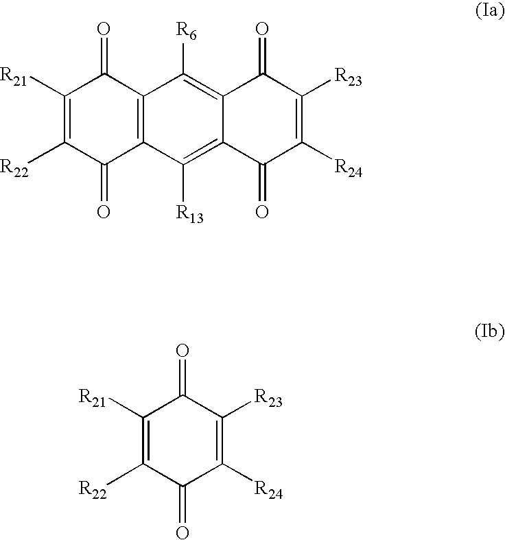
C1([R21])=C([R22])C(=O)C2=C(C1=O)C([R6])=C1C(=C2[R13])C(=O)C([R24])=C([R23])C1=O.C1([R21])=C([R22])C(=O)C([R24])=C([R23])C1=O
